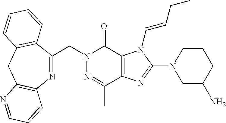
N1=C(C)C2=C(C(=O)N1CC1=NC3=C(CC4=C1C=CC=C4)N=CC=C3)N(C=CCC)C(N1CC(N)CCC1)=N2
